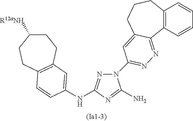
N1(C2=NN=C3C4=C(CCCC3=C2)C=CC=C4)N=C(NC2=CC3=C(CCC([R12aNH])CC3)C=C2)N=C1N
